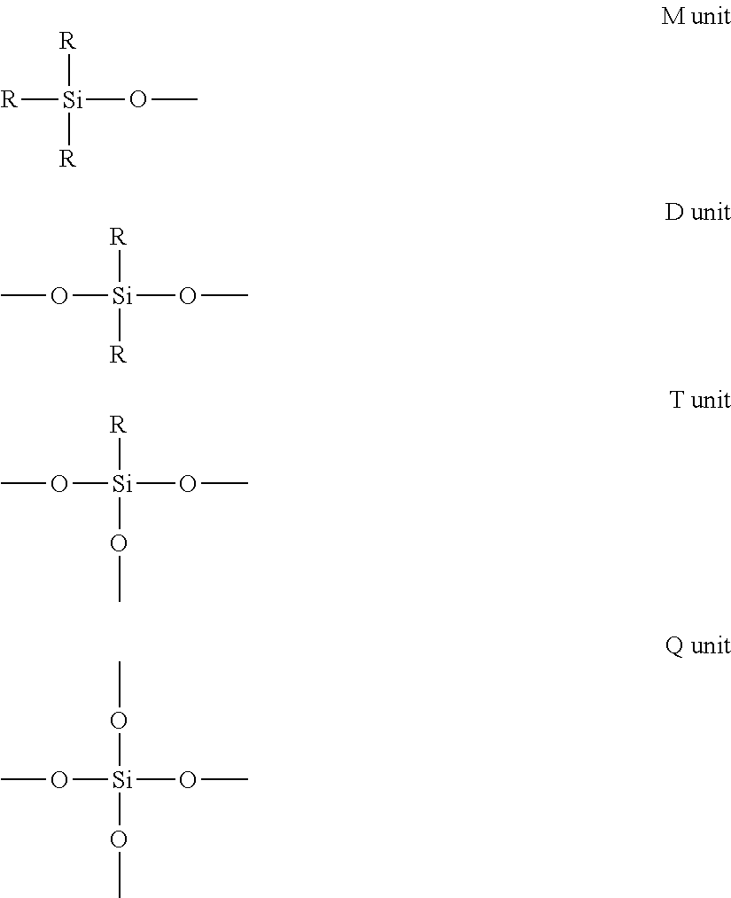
[R][Si](OC)([R])[R].O([Si](OC)([R])[R])C.O([Si](OC)([R])OC)C.O([Si](OC)(OC)OC)C
